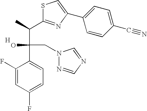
C1(F)=CC(F)=CC=C1C(C(C1=NC(C2=CC=C(C#N)C=C2)=CS1)C)(CN1N=CN=C1)O.[H]
